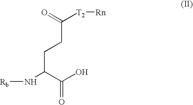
C(C(C(O)=O)N[Rb])CC([T2][Rn])=O
